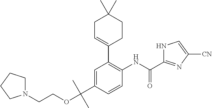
C1=C(C(OCCN2CCCC2)(C)C)C=CC(NC(C2=NC([CN])=CN2)=O)=C1C1=CCC(C)(C)CC1
